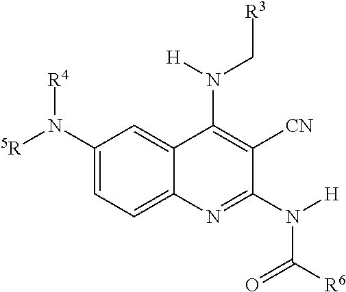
C1(N([5R])[R4])=CC=C2C(=C1)C(N([H])C[R3])=C([CN])C(N([H])C([R6])=O)=N2
